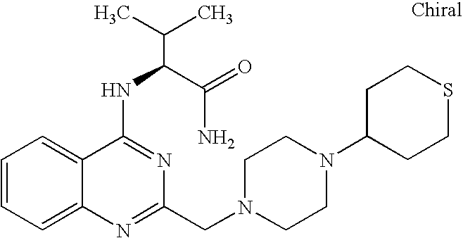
C1=CC=C2C(=C1)C(NC(C(N)=O)C(C)C)=NC(CN1CCN(C3CCSCC3)CC1)=N2
